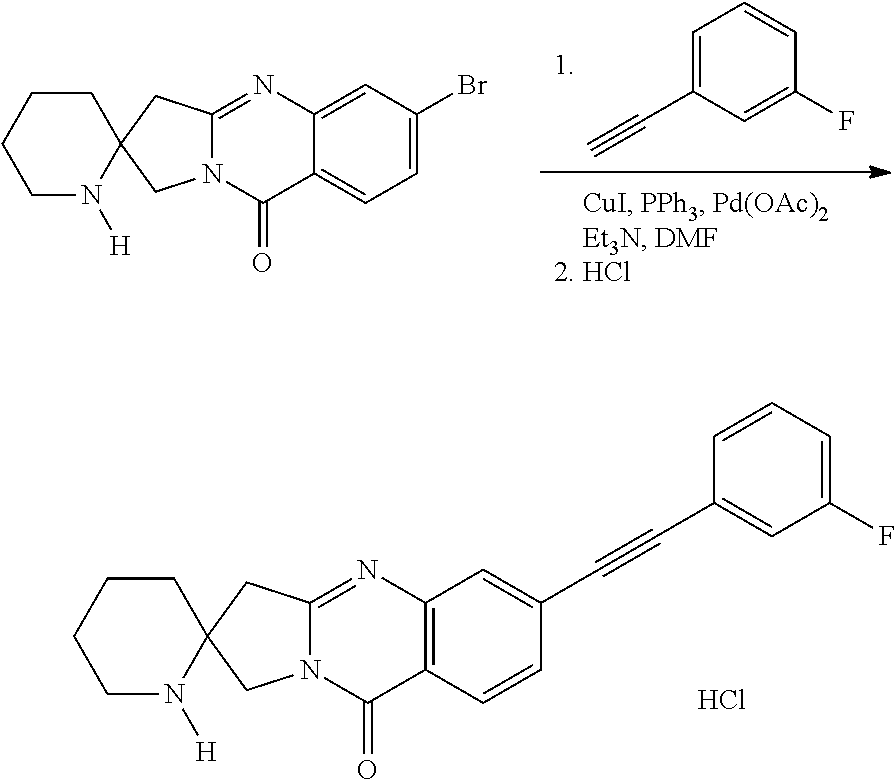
C1=C(C#C)C=C(F)C=C1.C12=CC=C(Br)C=C1N=C1N(C2=O)CC2(C1)CCCCN2[H].Cl.C12=C(N=C3N(C1=O)CC1(C3)CCCCN1[H])C=C(C#CC1=CC(F)=CC=C1)C=C2
